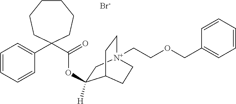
C1CCCC(C(=O)OC2([H])C[N+]3(CCOCC4=CC=CC=C4)CCC2CC3)(C2=CC=CC=C2)CC1.[Br-]
